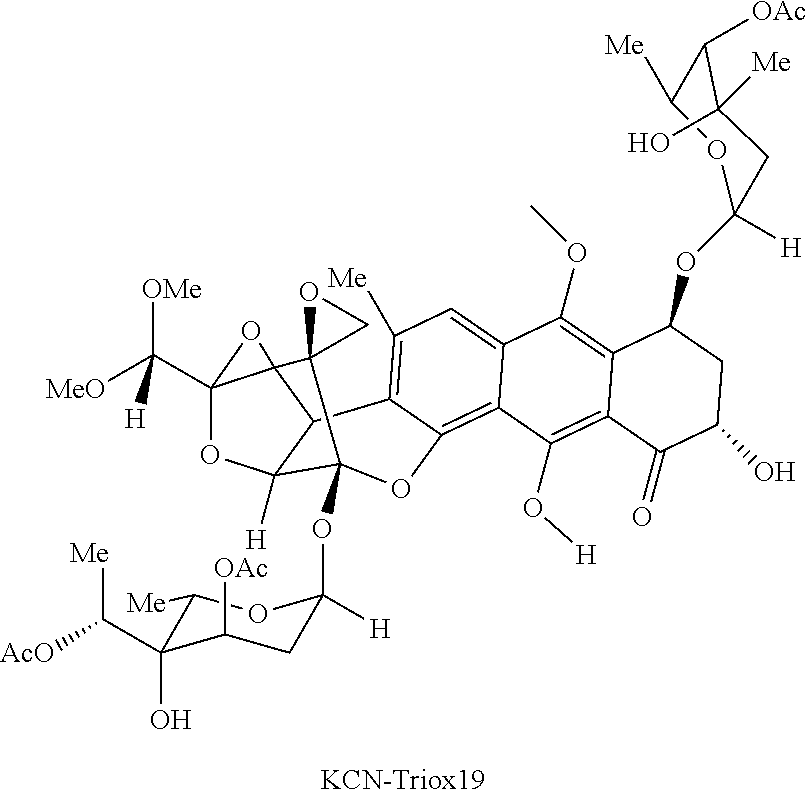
C(C12OC3([H])C4C1(O2)C1(C3(OC2([H])CC([OAc])C(C([AcO])[Me])(O)C([Me])O2)OC2=C3C(=CC([Me])=C42)C(OC)=C2C(=C3O[H])C(=O)C(O)CC2OC2([H])OC([Me])C([OAc])C([Me])(O)C2)CO1)([OMe])([MeO])[H]
